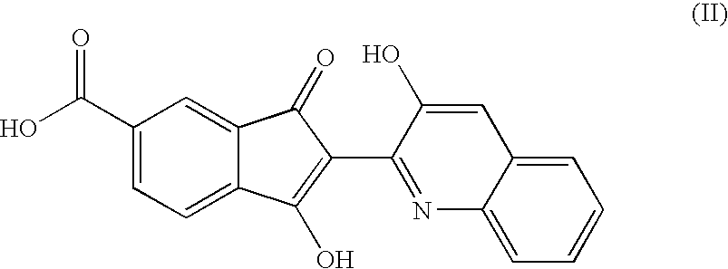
C1(C(O)=O)=CC=C2C(=C1)C(=O)C(C1=NC3=CC=CC=C3C=C1O)=C2O
